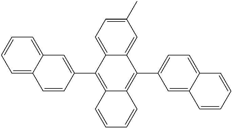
C1=C2C(=CC(C)=C1)C(C1=CC=C3C(=C1)C=CC=C3)=C1C(=C2C2=CC3=CC=CC=C3C=C2)C=CC=C1
